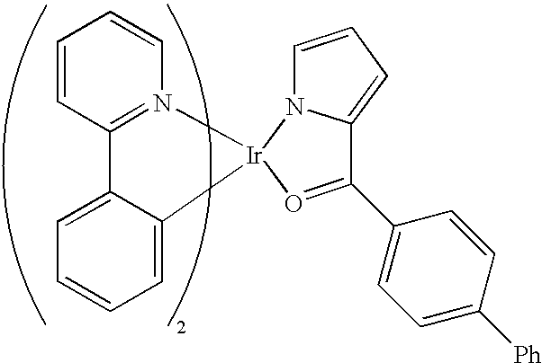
C1=CC2=N(C=C1)[Ir]1(C3=CC=CC=C23)N2C=CC=C2C(C2=CC=C([Ph])C=C2)=O1
